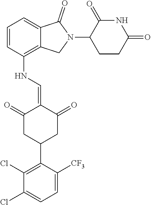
N(C1=C2C(=CC=C1)C(=O)N(C1CCC(=O)NC1=O)C2)C=C1C(=O)CC(C2=C(Cl)C(Cl)=CC=C2[CF3])CC1=O
